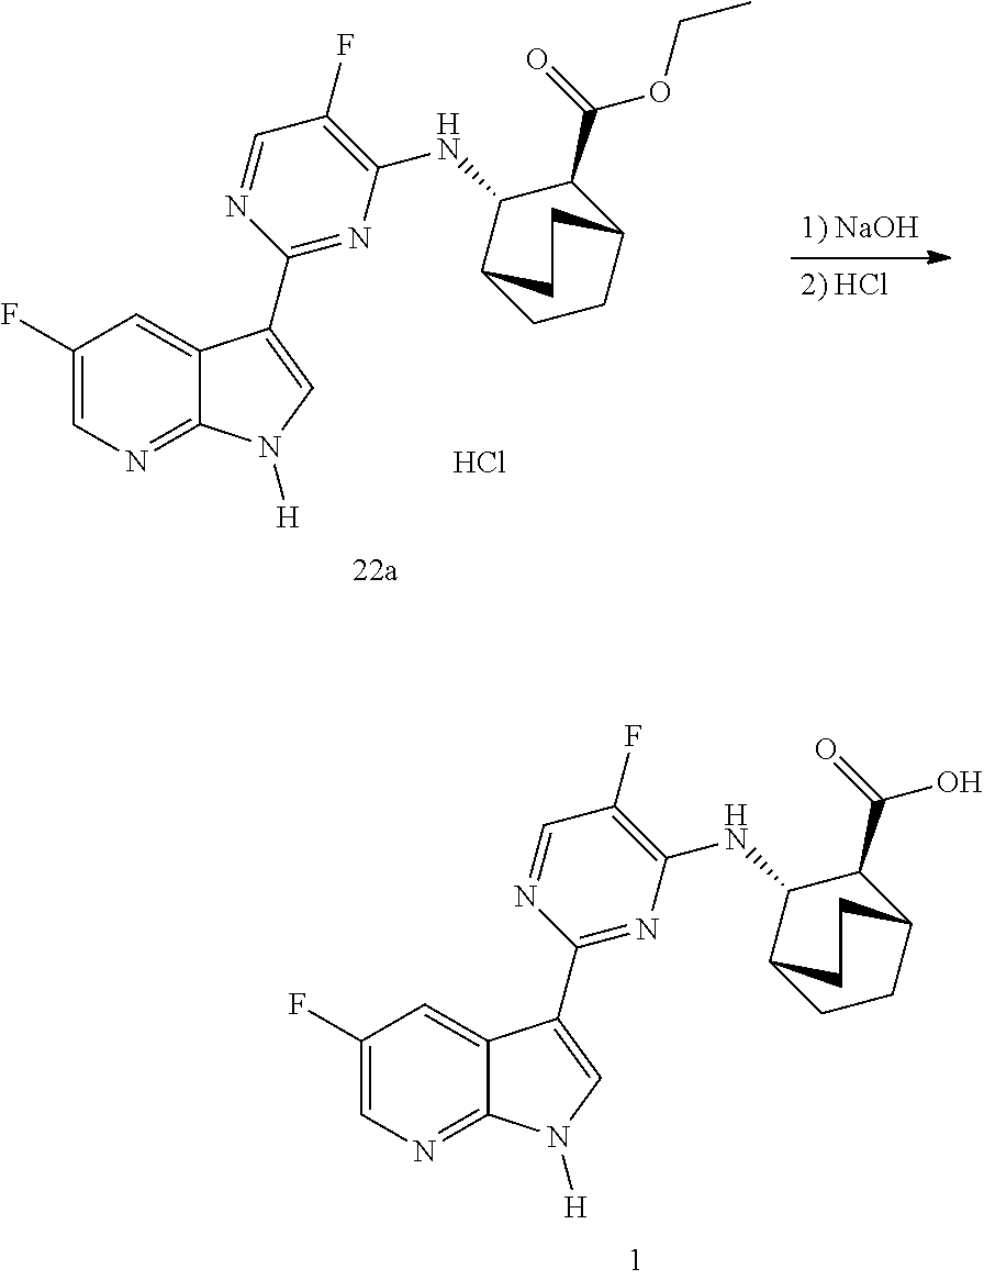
C1(F)=C(NC2C3CCC(C2C(=O)OCC)CC3)N=C(C2=CN([H])C3=NC=C(F)C=C32)N=C1.Cl.C1(F)=C(NC2C3CCC(C2C(=O)O)CC3)N=C(C2=CN([H])C3=NC=C(F)C=C32)N=C1
